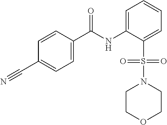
C1=C(C(NC2=CC=CC=C2S(N2CCOCC2)(=O)=O)=O)C=CC(C#N)=C1
